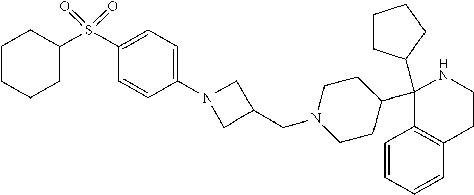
C1(C2CCN(CC3CN(C4=CC=C(S(=O)(=O)C5CCCCC5)C=C4)C3)CC2)(C2CCCC2)C2=C(CCN1)C=CC=C2
